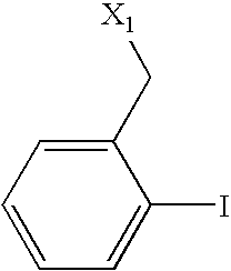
C1(C[X1])=CC=CC=C1I
